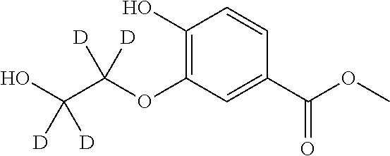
C1(O)=C(OC(C(O)([D])[D])([D])[D])C=C(C(=O)OC)C=C1
